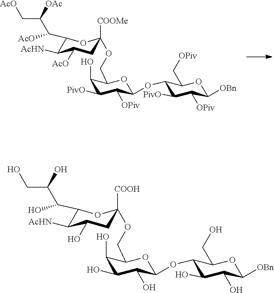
C1(C(C([OAc])C[AcO])[AcO])C([AcHN])C([AcO])CC([COOMe])(OCC2C(O)C([PivO])C([OPiv])C(OC3C([PivO])C([OPiv])C([OBn])OC3C[OPiv])O2)O1.C1(C(C(O)CO)O)C([AcHN])C(O)CC([COOH])(OCC2C(O)C(O)C(O)C(OC3C(O)C(O)C([OBn])OC3CO)O2)O1
